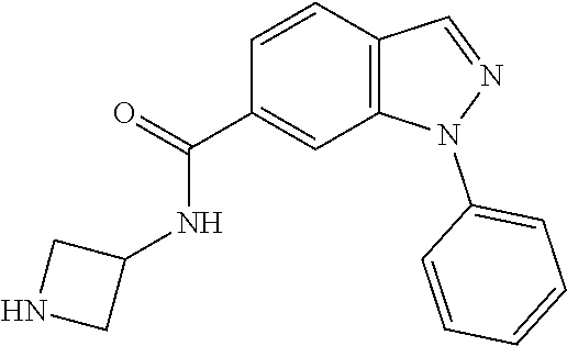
C1(C(=O)NC2CNC2)=CC2=C(C=C1)C=NN2C1=CC=CC=C1
